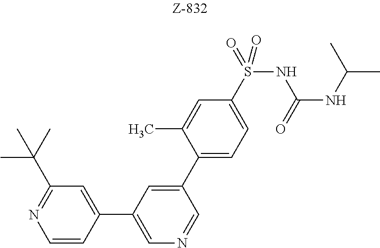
C1=CC(C2=CN=CC(C3=CC=C(S(NC(NC(C)C)=O)(=O)=O)C=C3C)=C2)=CC(C(C)(C)C)=N1
